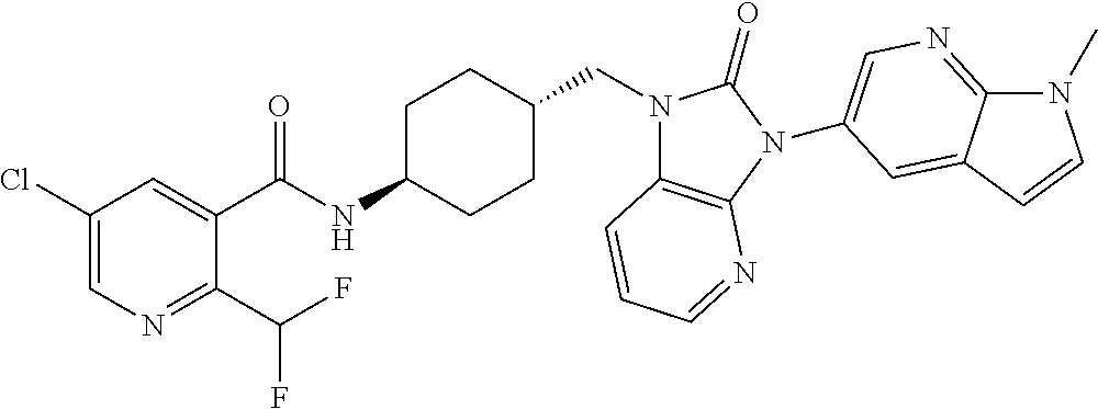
C1(Cl)=CN=C(C(F)F)C(C(NC2CCC(CN3C4=C(N(C5=CN=C6N(C)C=CC6=C5)C3=O)N=CC=C4)CC2)=O)=C1
